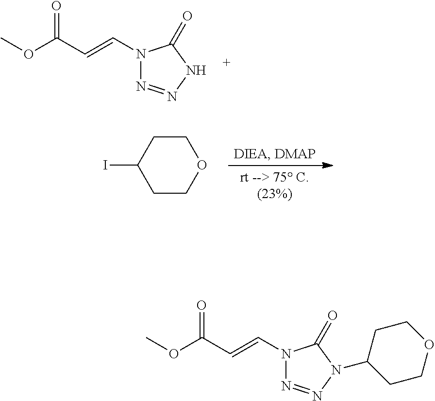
O(C(C=CN1N=NNC1=O)=O)C.C1(I)CCOCC1.O(C(C=CN1N=NN(C2CCOCC2)C1=O)=O)C
